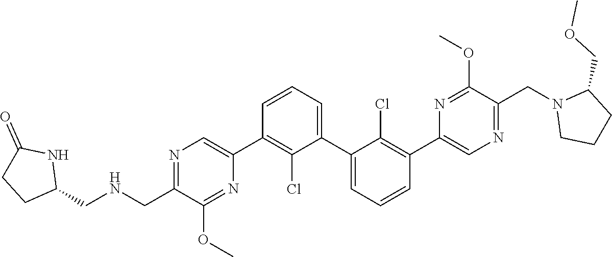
N1=C(CNCC2NC(=O)CC2)C(OC)=NC(C2=C(Cl)C(C3=CC=CC(C4=CN=C(CN5CCCC5COC)C(OC)=N4)=C3Cl)=CC=C2)=C1
